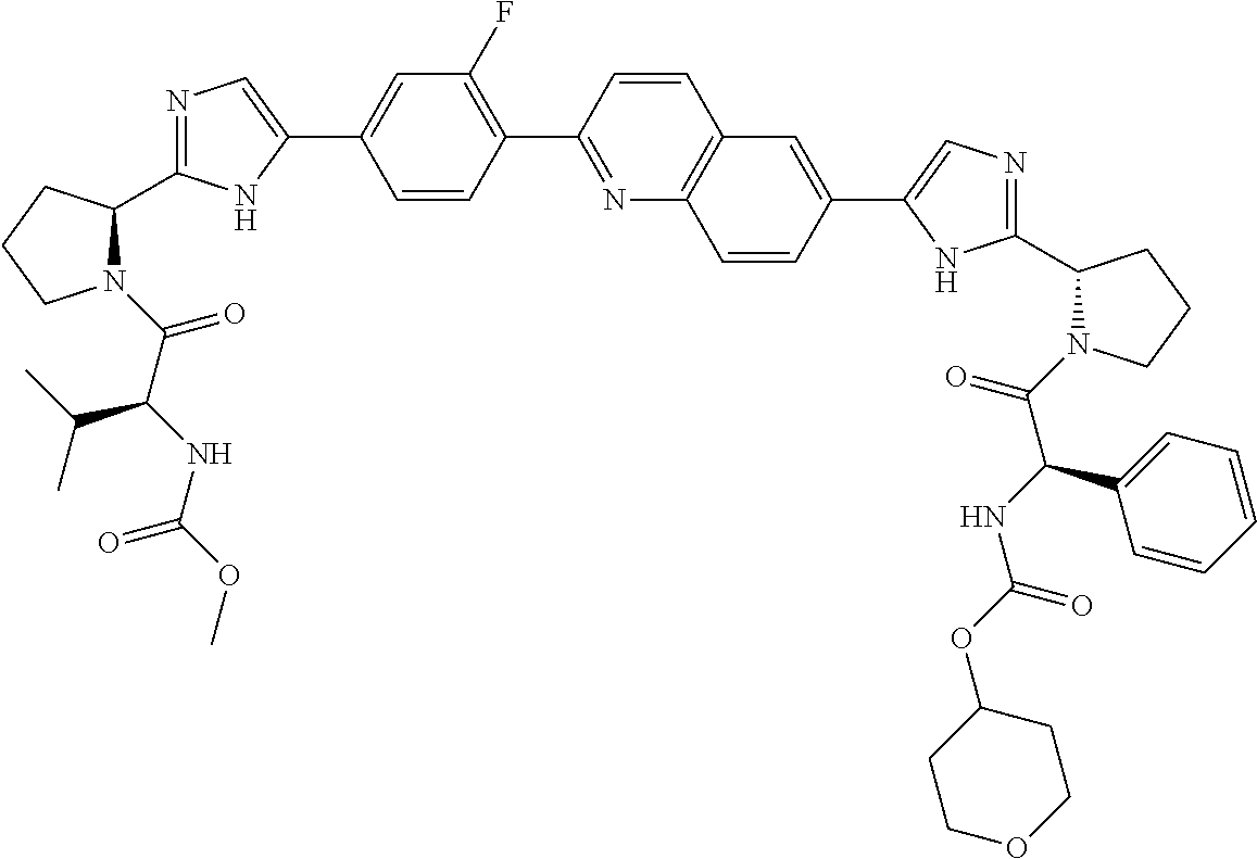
N1(C(=O)C(NC(OC)=O)C(C)C)C(C2=NC=C(C3=CC(F)=C(C4=NC5=C(C=C4)C=C(C4=CN=C(C6N(C(=O)C(NC(OC7CCOCC7)=O)C7=CC=CC=C7)CCC6)N4)C=C5)C=C3)N2)CCC1
